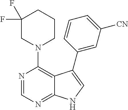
C12=NC=NC(N3CCCC(F)(F)C3)=C1C(C1=CC([CN])=CC=C1)=CN2
